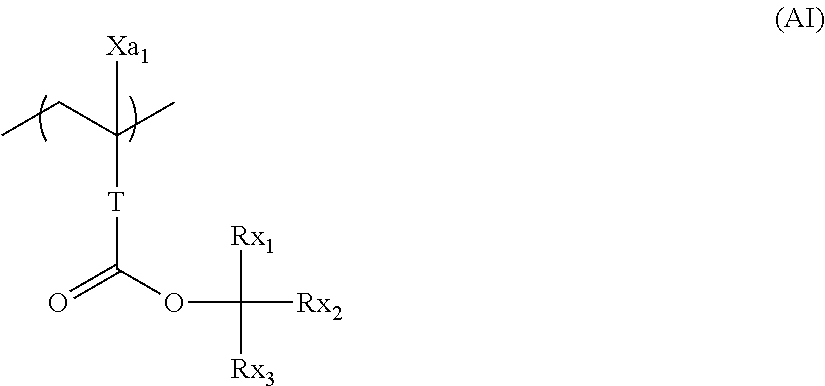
CCC(C)([Xa1])[T]C(=O)OC([Rx2])([Rx1])[Rx3]
